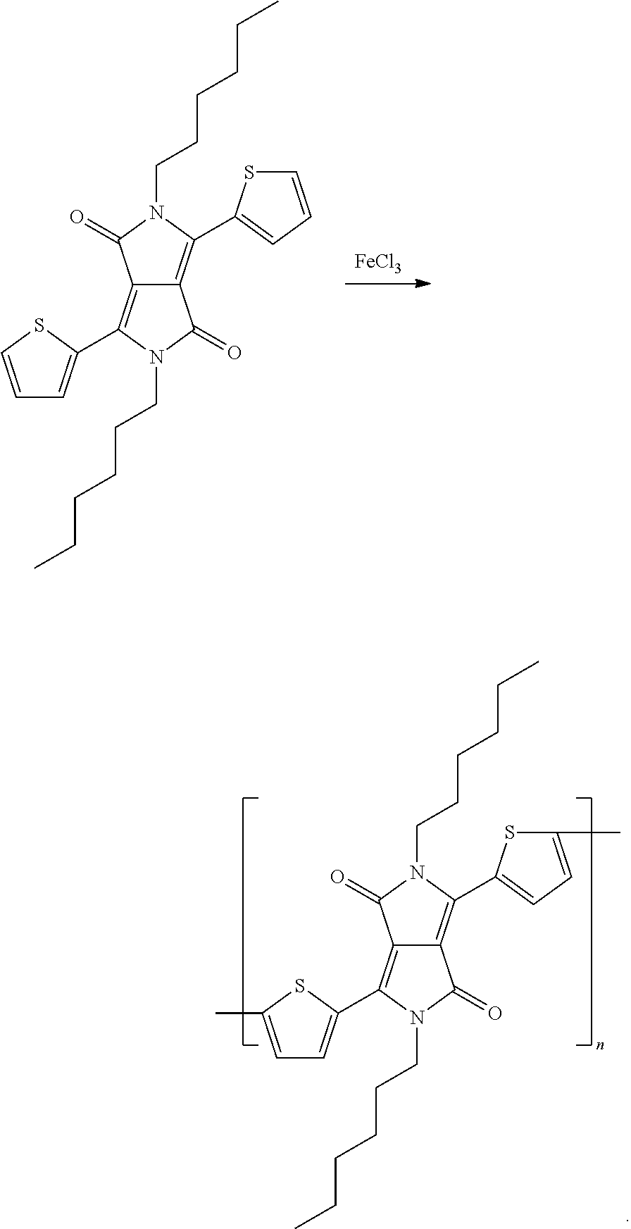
C12=C(C3=CC=C(C)S3)N(CCCCCC)C(=O)C1=C(C1=CC=C(C)S1)N(CCCCCC)C2=O.[FeCl3].C12=C(C3=CC=CS3)N(CCCCCC)C(=O)C1=C(C1=CC=CS1)N(CCCCCC)C2=O
